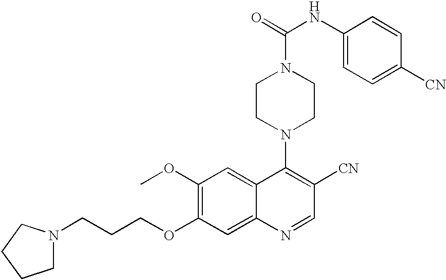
C1(OC)=C(OCCCN2CCCC2)C=C2C(=C1)C(N1CCN(C(=O)NC3=CC=C([CN])C=C3)CC1)=C([CN])C=N2
